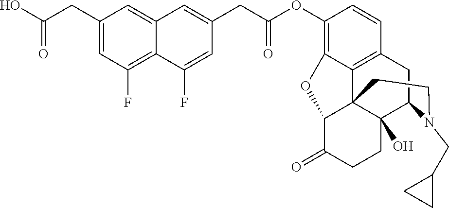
C(C(OC1=C2C3=C(C=C1)CC1C4(O)C3(C(C(=O)CC4)O2)CCN1CC1CC1)=O)C1=CC2=CC(CC(O)=O)=CC(F)=C2C(F)=C1
